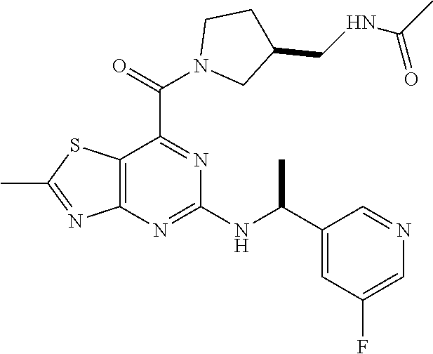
C12=C(N=C(NC(C3=CC(F)=CN=C3)C)N=C1C(=O)N1CC(CNC(C)=O)CC1)N=C(C)S2
